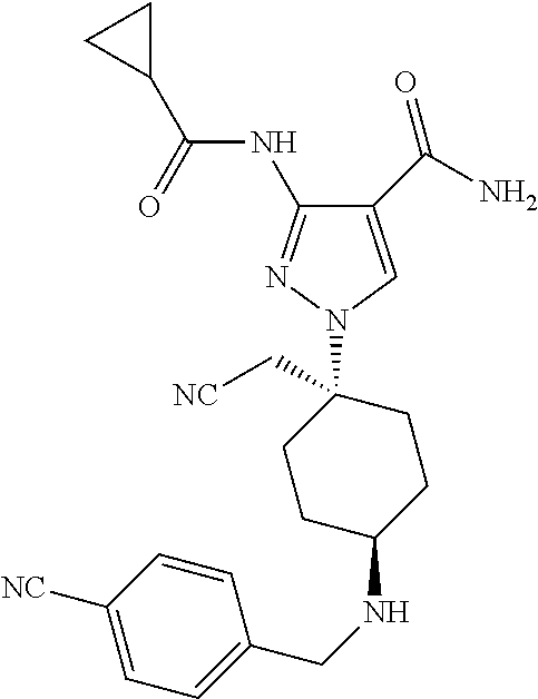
C1(C(N)=O)=CN(C2(C[NC])CCC(NCC3=CC=C([NC])C=C3)CC2)N=C1NC(C1CC1)=O
